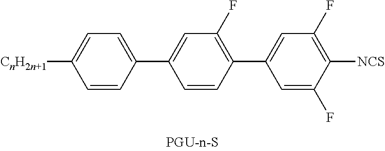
[CnH2n+1]C1=CC=C(C2=CC(F)=C(C3=CC(F)=C([NCS])C(F)=C3)C=C2)C=C1
